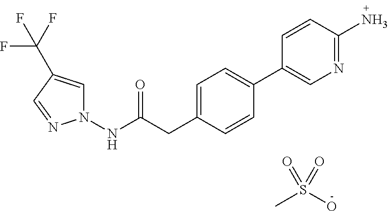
N(C(CC1=CC=C(C2=CN=C(N)C=C2)C=C1)=O)N1C=C(C(F)(F)F)C=N1.CS(O)(=O)=O
